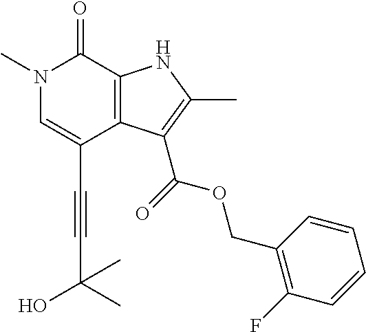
C(C1=CN(C)C(=O)C2=C1C(C(=O)OCC1=C(F)C=CC=C1)=C(C)N2)#CC(O)(C)C
